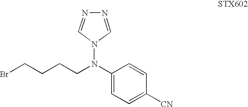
C1(N(N2C=NN=C2)CCCCBr)=CC=C([CN])C=C1
